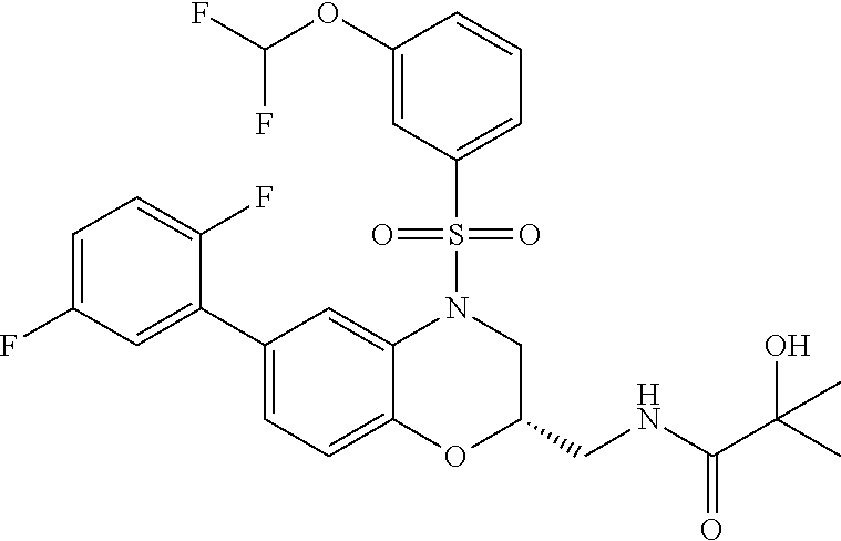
C1=C(F)C=C(C2=CC=C3C(=C2)N(S(C2=CC=CC(OC(F)F)=C2)(=O)=O)CC(CNC(C(O)(C)C)=O)O3)C(F)=C1
